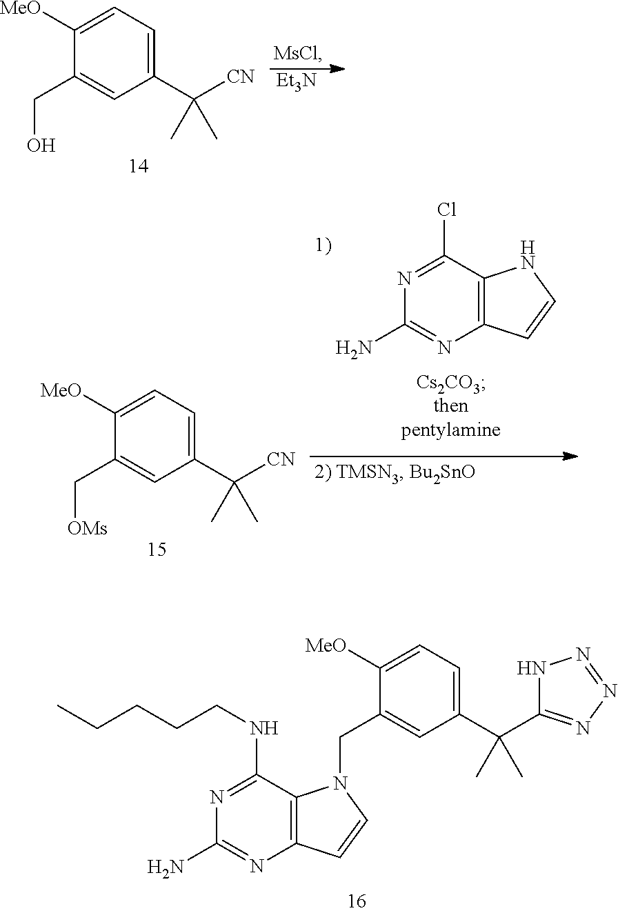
N1=C(NCCCCC)C2=C(N=C1N)C=CN2CC1=CC(C(C2=NN=NN2)(C)C)=CC=C1[MeO].C1([MeO])=CC=C(C([CN])(C)C)C=C1CO.[Et3N].C1([MeO])=CC=C(C([CN])(C)C)C=C1C[OMs].N1=C(Cl)C2=C(N=C1N)C=CN2
